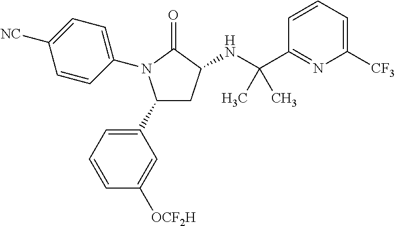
C1(C2=CC=CC([OCF2H])=C2)CC(NC(C2=NC([CF3])=CC=C2)(C)C)C(=O)N1C1=CC=C([NC])C=C1
